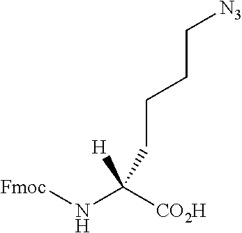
[H]C(N[Fmoc])([CO2H])CCCC[N3]
